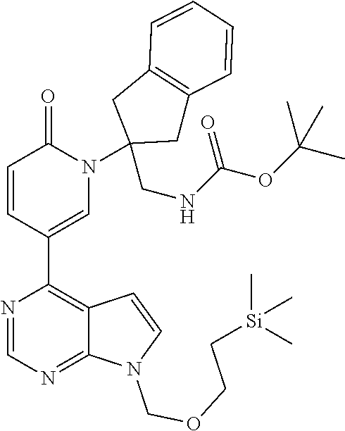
C1=CC(C2=C3C(=NC=N2)N(COCC[Si](C)(C)C)C=C3)=CN(C2(CNC(OC(C)(C)C)=O)CC3=C(C2)C=CC=C3)C1=O
